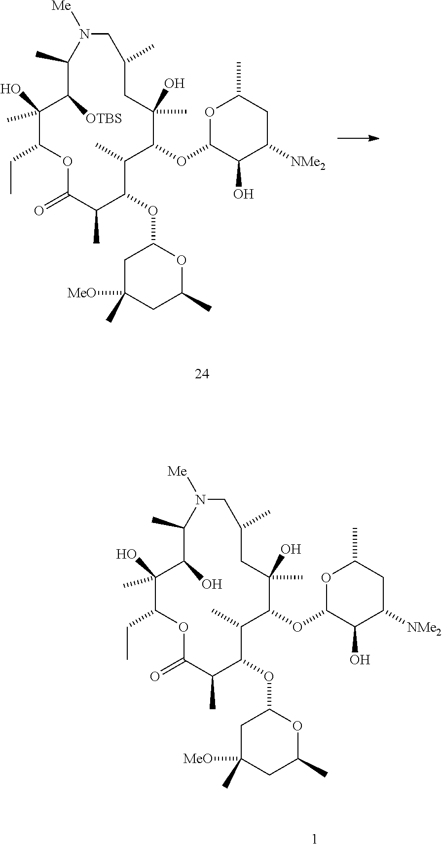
CC1C(OC2OC(C)CC([NMe2])C2O)C(C)(O)CC(C)CN([Me])C(C)C(O)C(O)(C)C(CC)OC(=O)C(C)C1OC1CC([MeO])(C)CC(C)O1.CC1C(OC2OC(C)CC([NMe2])C2O)C(C)(O)CC(C)CN([Me])C(C)C([OTBS])C(O)(C)C(CC)OC(=O)C(C)C1OC1CC([MeO])(C)CC(C)O1
